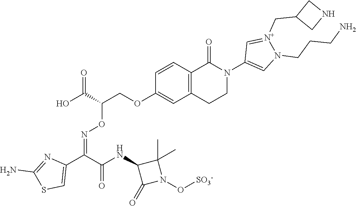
C12=C(C=CC(OCC(C(O)=O)ON=C(C3=CSC(N)=N3)C(NC3C(=O)N(O[SO3-])C3(C)C)=O)=C1)C(=O)N(C1=CN(CCCN)[N+](CC3CNC3)=C1)CC2
